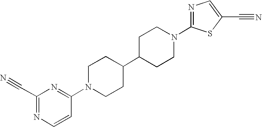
C1(C#N)=NC=CC(N2CCC(C3CCN(C4=NC=C(C#N)S4)CC3)CC2)=N1
